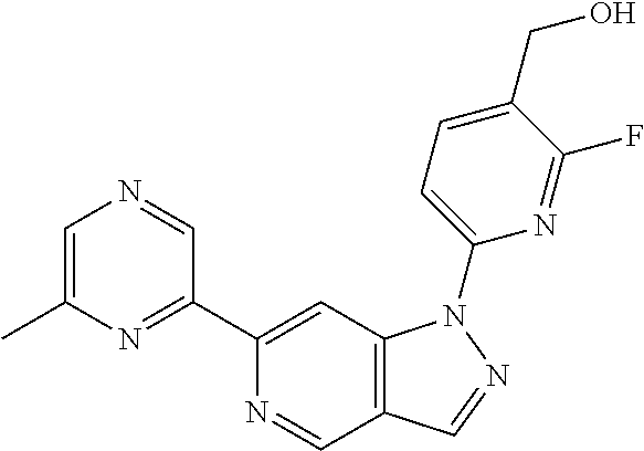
C1=C(C)N=C(C2=CC3=C(C=N2)C=NN3C2=CC=C(CO)C(F)=N2)C=N1
